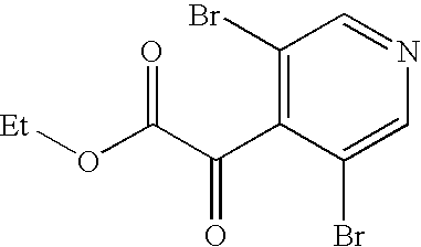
C1(Br)=C(C(C(=O)O[Et])=O)C(Br)=CN=C1
